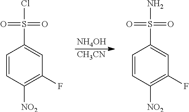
C1=CC([NO2])=C(F)C=C1S(Cl)(=O)=O.[NH4OH].[CH3CN].C1=CC([NO2])=C(F)C=C1S(N)(=O)=O
